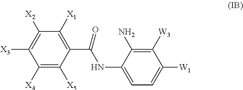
C1(C(=O)NC2=CC=C([W1])C([W3])=C2N)=C([X1])C([X2])=C([X3])C([X4])=C1[X5]
